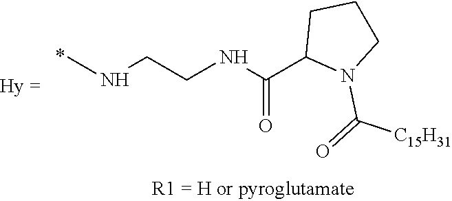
CNCCNC(C1N(C(=O)[C15H31])CCC1)=O
